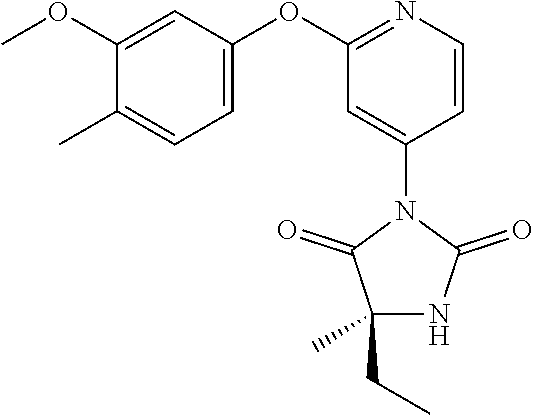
C1(OC2=CC=C(C)C(OC)=C2)=NC=CC(N2C(=O)NC(CC)(C)C2=O)=C1
